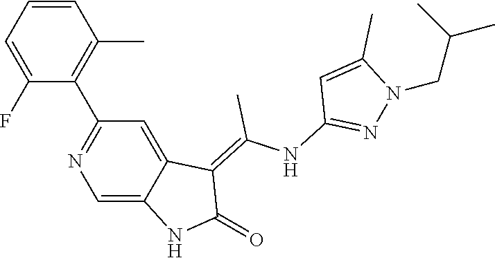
C1=CC=C(F)C(C2=NC=C3C(=C2)C(=C(NC2=NN(CC(C)C)C(C)=C2)C)C(=O)N3)=C1C
